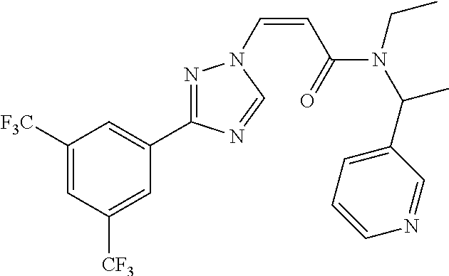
C1([F3C])=CC([CF3])=CC(C2=NN(C=CC(N(C(C)C3=CC=CN=C3)CC)=O)C=N2)=C1
